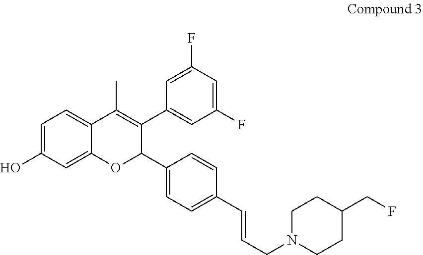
C1=C(O)C=C2C(=C1)C(C)=C(C1=CC(F)=CC(F)=C1)C(C1=CC=C(C=CCN3CCC(CF)CC3)C=C1)O2
